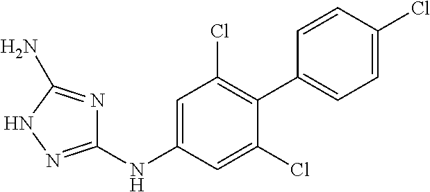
C1(NC2=CC(Cl)=C(C3=CC=C(Cl)C=C3)C(Cl)=C2)=NNC(N)=N1
